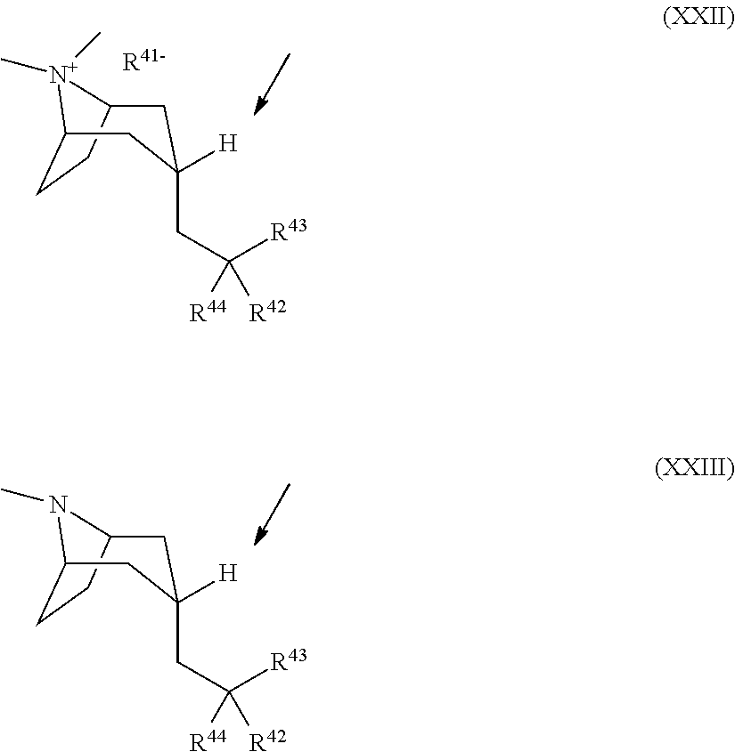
C1CC2CC([H])(CC([R43])([R44])[R42])CC1[N+]2(C)C.[R41-].C1CC2CC([H])(CC([R43])([R44])[R42])CC1N2C
